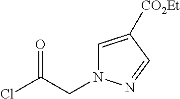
C1=C([CO2Et])C=NN1CC(Cl)=O
